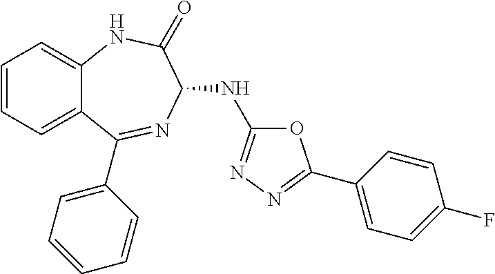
C1=CC=C2C(=C1)NC(=O)C(NC1=NN=C(C3=CC=C(F)C=C3)O1)N=C2C1=CC=CC=C1
